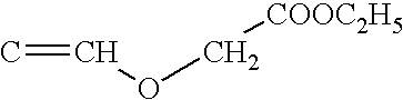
C=COC[COOC2H5]
